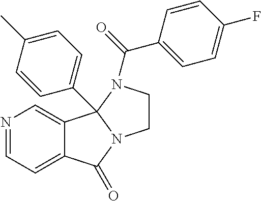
C1=NC=C2C(=C1)C(=O)N1CCN(C(C3=CC=C(F)C=C3)=O)C21C1=CC=C(C)C=C1
